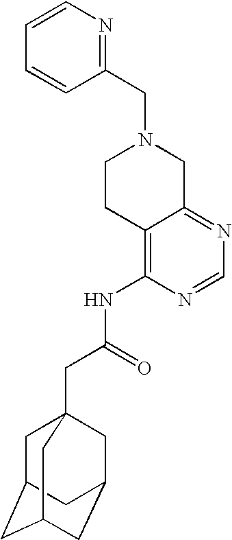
C1(CN2CCC3=C(NC(CC45CC6CC(CC(C4)C6)C5)=O)N=CN=C3C2)=NC=CC=C1
